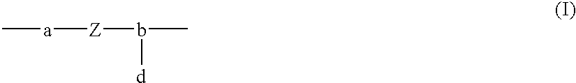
C[a][Z]b(C)[d]
